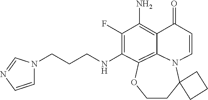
C(NC1=C(F)C(N)=C2C(=O)C=CN3C4(CCOC1=C23)CCC4)CCN1C=CN=C1
